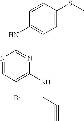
N1=CC(Br)=C(NCC#C)N=C1NC1=CC=C(SC)C=C1
